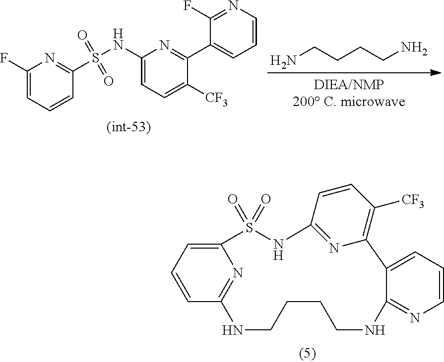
C1(F)=CC=CC(S(NC2=CC=C([CF3])C(C3=CC=CN=C3F)=N2)(=O)=O)=N1.NCCCCN.C12=CC=CC(=N1)NCCCCNC1=NC=CC=C1C1=C([CF3])C=CC(=N1)NS2(=O)=O
